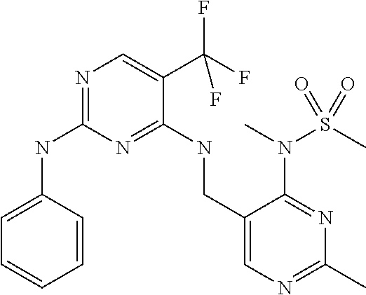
C1=C(NC2=NC=C(C(F)(F)F)C(NCC3=CN=C(C)N=C3N(C)S(C)(=O)=O)=N2)C=CC=C1
